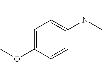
C1=C(OC)C=CC(N(C)C)=C1
